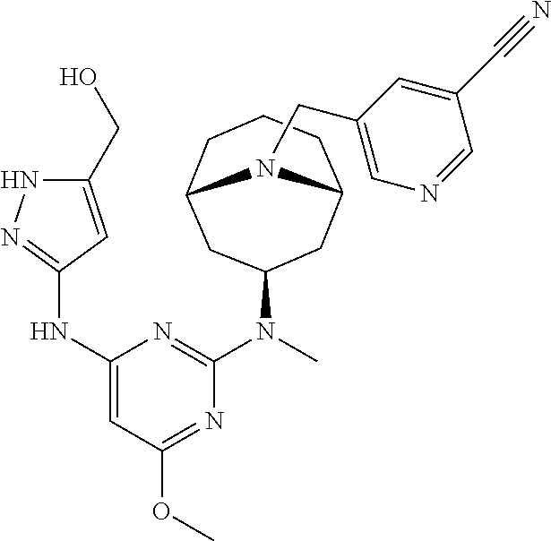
C12CC(N(C)C3=NC(NC4=NNC(CO)=C4)=CC(OC)=N3)CC(CCC1)N2CC1=CN=CC(C#N)=C1
